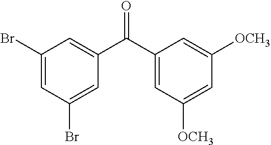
C1(Br)=CC(Br)=CC(C(C2=CC([OCH3])=CC([OCH3])=C2)=O)=C1
